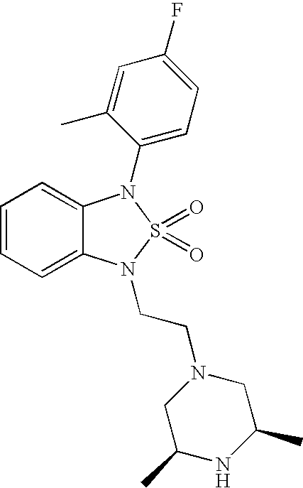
C1=CC=C2C(=C1)N(C1=CC=C(F)C=C1C)S(=O)(=O)N2CCN1CC(C)NC(C)C1
